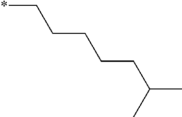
*CCCCCC(C)C
